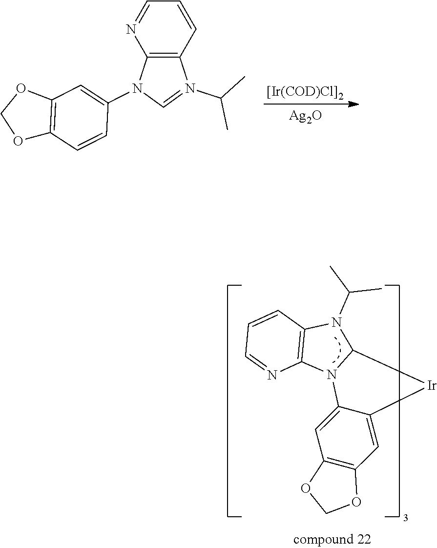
[[Ir(COD)Cl]2].[Ag2O].O1C2=C(OC1)C=C(N1C3=C(N(C(C)C)=C1)C=CC=N3)C=C2.N1=CC=CC2=C1N1C(N2C(C)C)[Ir]C2=CC3=C(C=C12)OCO3
